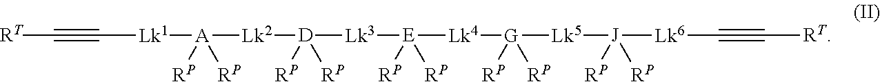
[RT]C#C[Lk1][A]([Lk2][D]([Lk3][E]([Lk4][G]([Lk5][J]([Lk6]C#C[RT])([RP])[RP])([RP])[RP])([RP])[RP])([RP])[RP])([RP])[RP]
